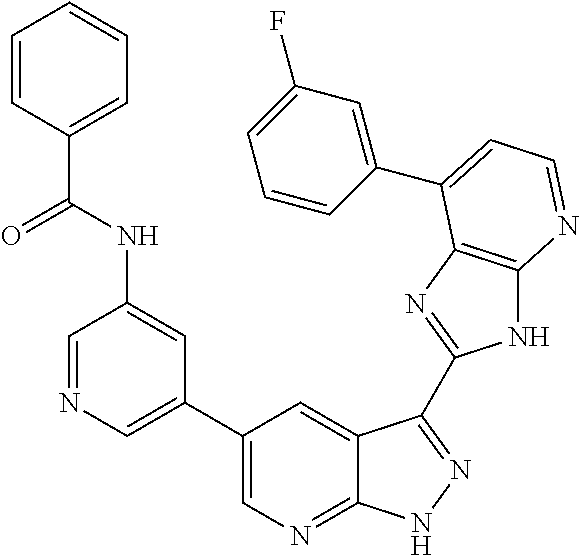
C1=NC=C(C2=CN=C3C(=C2)C(C2=NC4=C(N2)N=CC=C4C2=CC(F)=CC=C2)=NN3)C=C1NC(C1=CC=CC=C1)=O
